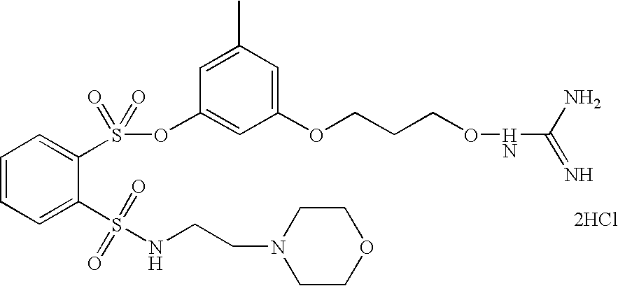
C1=CC=C(S(=O)(NCCN2CCOCC2)=O)C(S(OC2=CC(OCCCONC(N)=N)=CC(C)=C2)(=O)=O)=C1.[2HCl]
